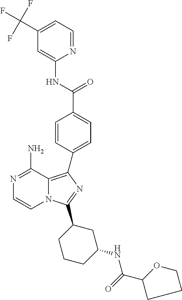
N1=C(N)C2=C(C3=CC=C(C(=O)NC4=CC(C(F)(F)F)=CC=N4)C=C3)N=C(C3CCCC(NC(=O)C4CCCO4)C3)N2C=C1
